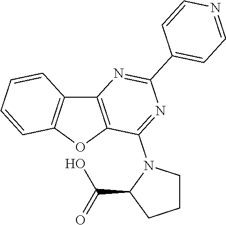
C12=C(OC3=C1C=CC=C3)C(N1C(C(=O)O)CCC1)=NC(C1=CC=NC=C1)=N2
